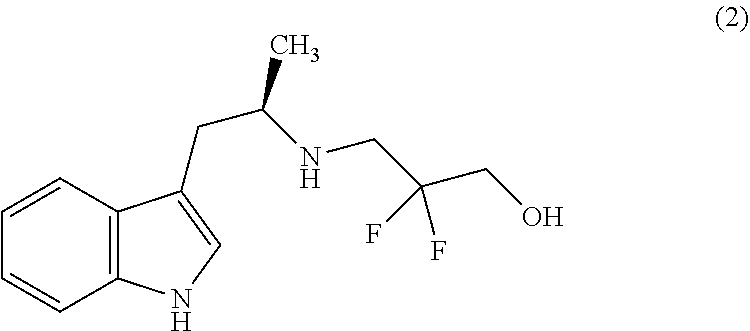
C12=C(C=CC=C1)C(CC(NCC(CO)(F)F)C)=CN2
